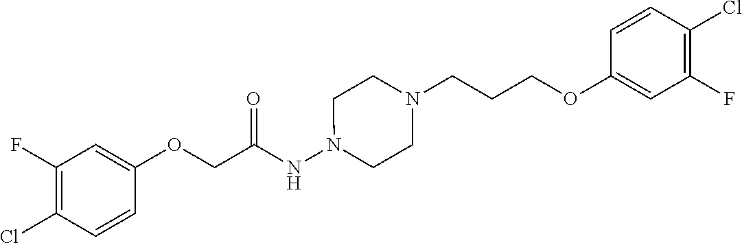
C1(OCC(NN2CCN(CCCOC3=CC(F)=C(Cl)C=C3)CC2)=O)=CC(F)=C(Cl)C=C1
